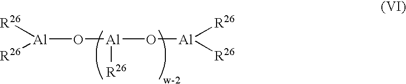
[Al](O[Al]([R26])O[Al]([R26])[R26])([R26])[R26]
